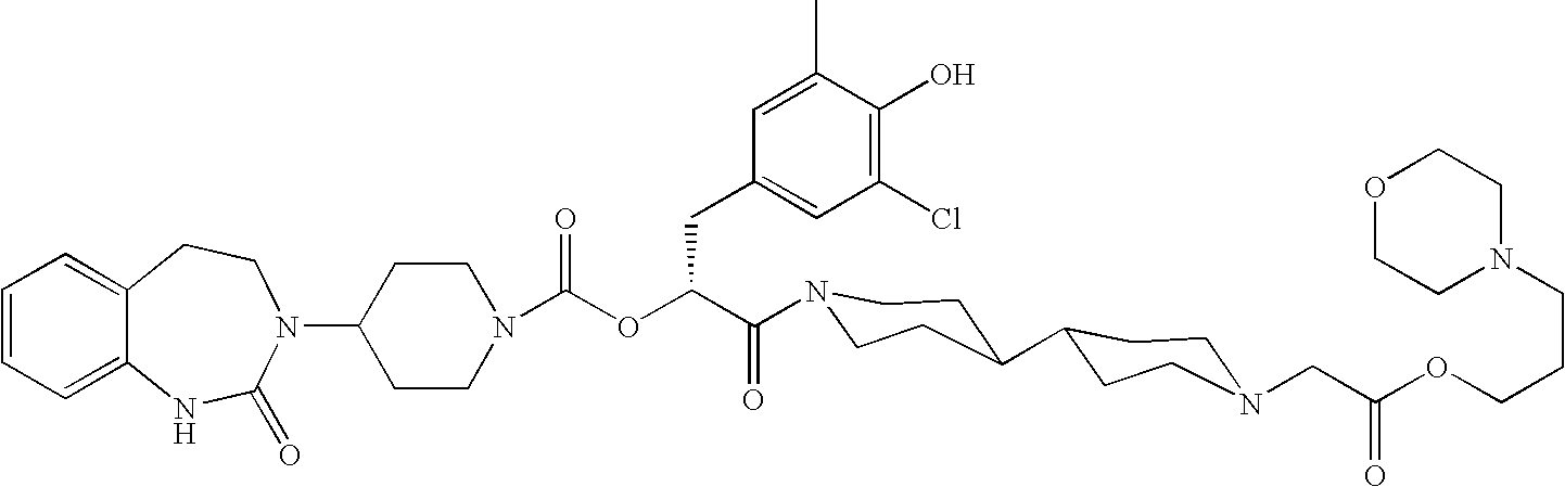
C12=CC=CC=C1NC(=O)N(C1CCN(C(OC(C(=O)N3CCC(C4CCN(CC(OCCCN5CCOCC5)=O)CC4)CC3)CC3=CC(Cl)=C(O)C(C)=C3)=O)CC1)CC2
